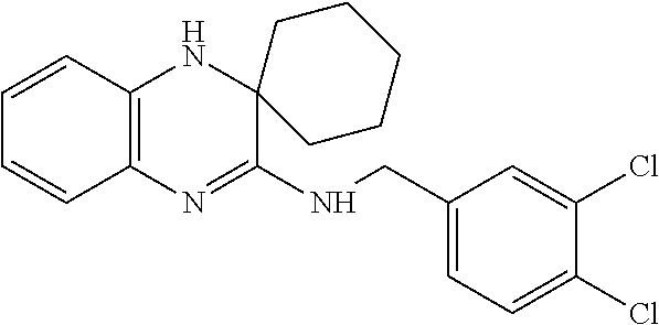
C1=CC2=C(C=C1)N=C(NCC1=CC=C(Cl)C(Cl)=C1)C1(N2)CCCCC1
